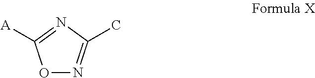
O1N=C(C)N=C1[A]
